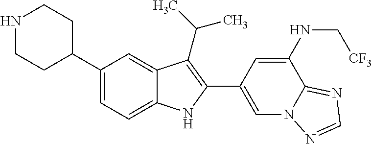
N1CCC(C2=CC=C3C(=C2)C(C(C)C)=C(C2=CN4C(=NC=N4)C(NC[CF3])=C2)N3)CC1
